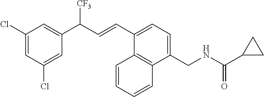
C1(CNC(C2CC2)=O)=CC=C(C=CC(C2=CC(Cl)=CC(Cl)=C2)[CF3])C2=C1C=CC=C2
